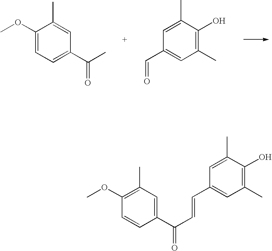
C1(OC)=CC=C(C(C)=O)C=C1C.C1(C=O)=CC(C)=C(O)C(C)=C1.COC1=C(C)C=C(C(C=CC2=CC(C)=C(O)C(C)=C2)=O)C=C1
